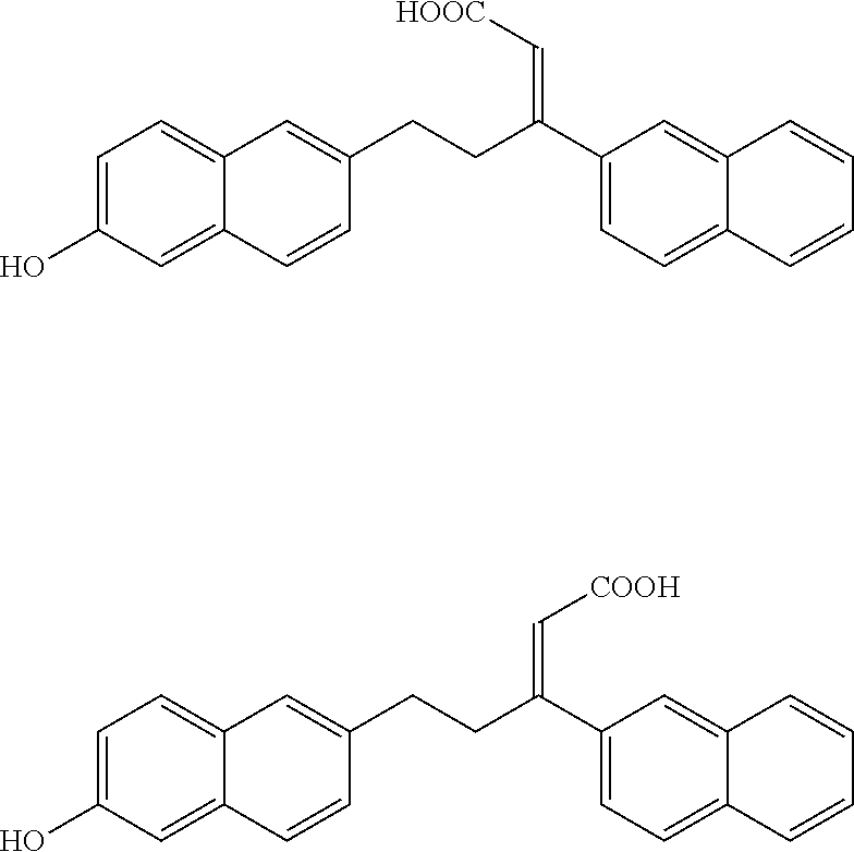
C1=C(O)C=C2C(=C1)C=C(CCC(C1=CC=C3C(=C1)C=CC=C3)=C[HOOC])C=C2.C1=C(O)C=C2C(=C1)C=C(CCC(C1=CC=C3C(=C1)C=CC=C3)=C[COOH])C=C2
